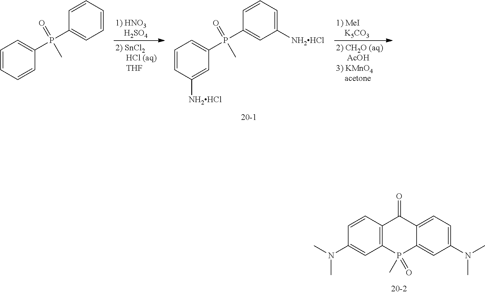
C1=CC=CC(P(C2=CC=CC=C2)(=O)C)=C1.C1=CC([NH2HCl])=CC(P(C2=CC([NH2HCl])=CC=C2)(=O)C)=C1.C12=C(C=CC(N(C)C)=C1)C(=O)C1=CC=C(N(C)C)C=C1P2(=O)C
